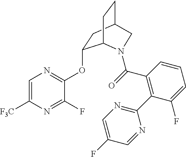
C1=C([F3C])N=C(F)C(OC2CC3CCC2N(C(=O)C2=C(C4=NC=C(F)C=N4)C(F)=CC=C2)C3)=N1
